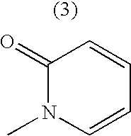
C1(=O)N(C)C=CC=C1
